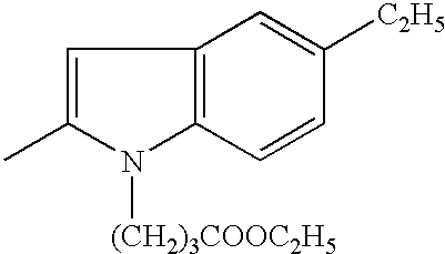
C1=C(C)N([(CH2)3COOC2H5])C2=C1C=C([C2H5])C=C2
